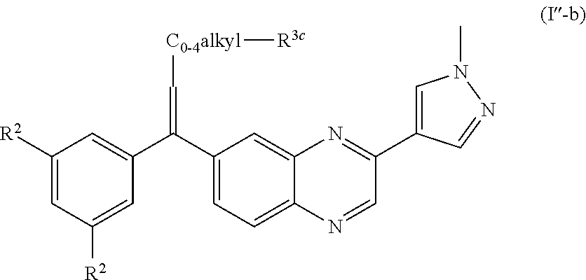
C1([R2])=CC([R2])=CC(C(C2=CC=C3C(=C2)N=C(C2=CN(C)N=C2)C=N3)=C[C0-4alkyl][R3c])=C1
